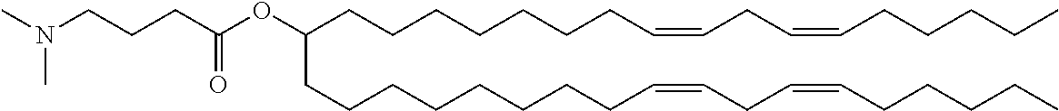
C(CCCC=CCC=CCCCCC)CCCC(CCCCCCCCC=CCC=CCCCCC)OC(CCCN(C)C)=O
